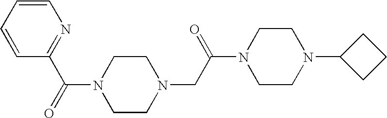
C1=CC=CN=C1C(=O)N1CCN(CC(N2CCN(C3CCC3)CC2)=O)CC1
